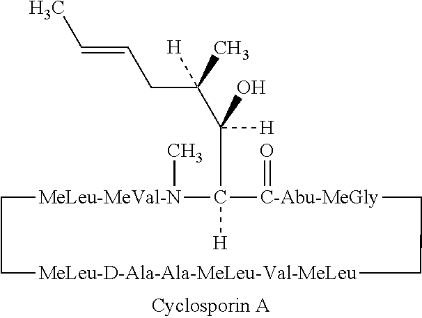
C1C[MeLeu-D-Ala-Ala-MeLeu-Val-MeLeu]CC[C-Abu-MeGly](=O)C(C([H])(C(CC=CC)(C)[H])O)([H])[MeLeu-MeVal-N]1C
